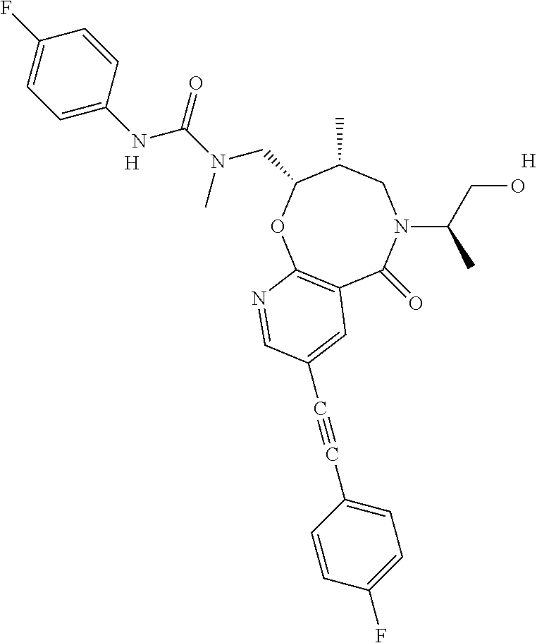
C12=C(OC(CN(C(=O)NC3=CC=C(F)C=C3)C)C(C)CN(C(CO)C)C1=O)N=CC(C#CC1=CC=C(F)C=C1)=C2.[H].[H]
